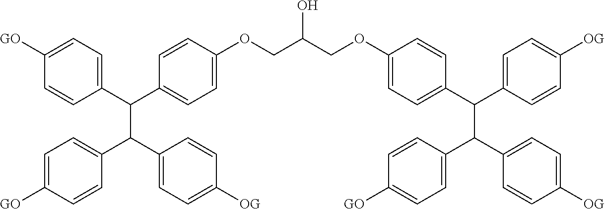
C1(C(C(C2=CC=C([GO])C=C2)C2=CC=C([OG])C=C2)C2=CC=C(OCC(COC3=CC=C(C(C(C4=CC=C([GO])C=C4)C4=CC=C([OG])C=C4)C4=CC=C([OG])C=C4)C=C3)O)C=C2)=CC=C([GO])C=C1
